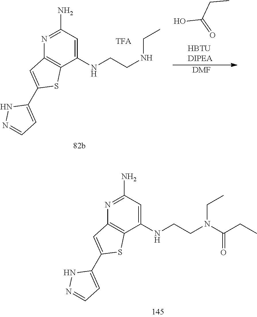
OC(CC)=O.[DMF].C1(N)=NC2=C(C(NCCNCC)=C1)SC(C1=CC=NN1)=C2.C1(N)=NC2=C(C(NCCN(CC)C(CC)=O)=C1)SC(C1=CC=NN1)=C2
